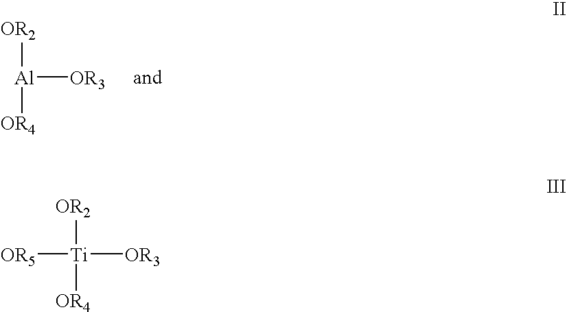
[Al]([OR3])([OR4])[OR2].[Ti]([OR3])([OR4])([OR2])[OR5]
